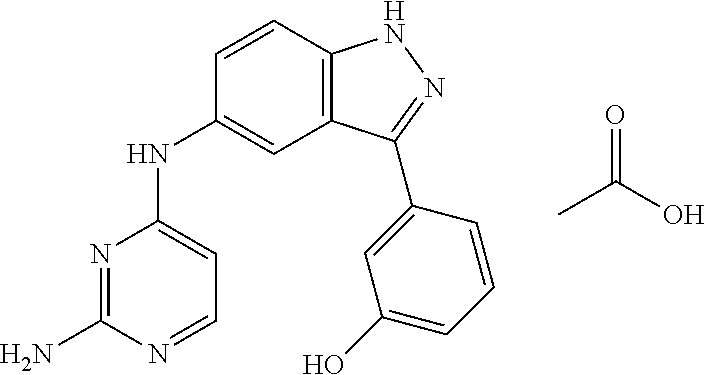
N1=C(N)N=CC=C1NC1=CC2=C(C=C1)NN=C2C1=CC(O)=CC=C1.CC(O)=O
